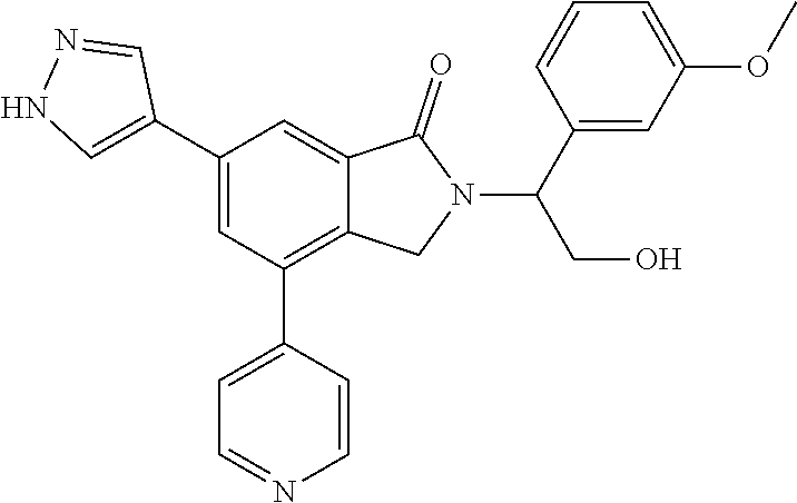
C1(C2=CNN=C2)=CC(C2=CC=NC=C2)=C2C(=C1)C(=O)N(C(C1=CC(OC)=CC=C1)CO)C2
